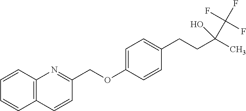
C1=CC2=C(C=C1)C=CC(COC1=CC=C(CCC(C)(O)C(F)(F)F)C=C1)=N2
